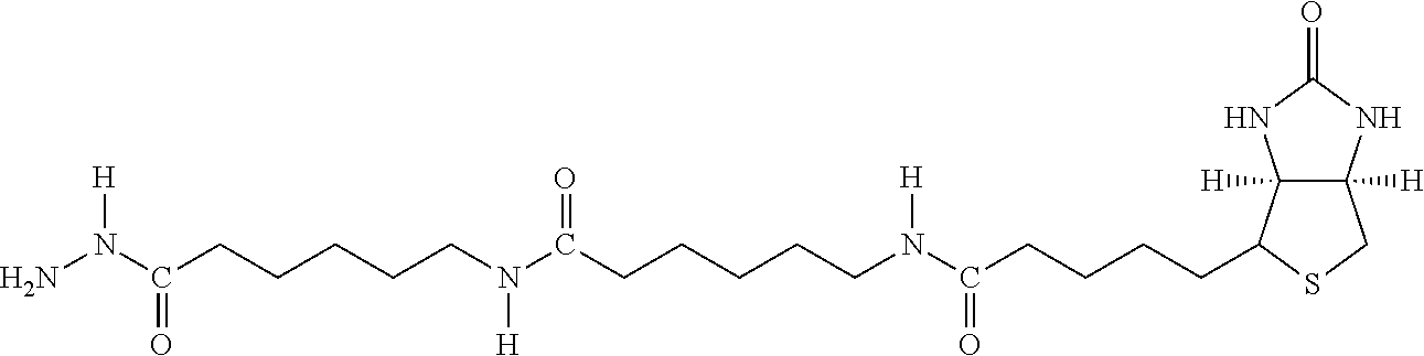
C12([H])C([H])(C(CCCCC(=O)N([H])CCCCCC(N(CCCCCC(N(N)[H])=O)[H])=O)SC1)NC(=O)N2
